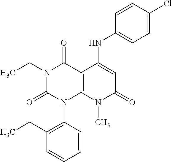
C1=CC(N2C3=C(C(=O)N(CC)C2=O)C(NC2=CC=C(Cl)C=C2)=CC(=O)N3C)=C(CC)C=C1
